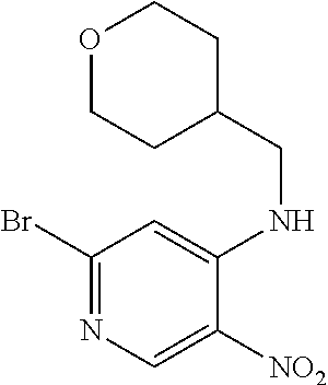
C1(Br)=NC=C([NO2])C(NCC2CCOCC2)=C1
